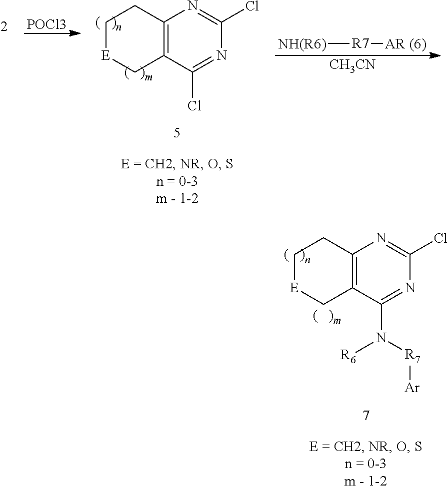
C1[E]CC2=C(C1)N=C(Cl)N=C2N([R7][Ar])[R6].[POCl3].C1[E]CC2=C(C1)N=C(Cl)N=C2Cl.[NH(R6)][R7][AR (6)].[CH3CN]
